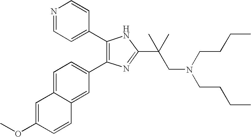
COC1=CC2=CC=C(C3=C(C4=CC=NC=C4)NC(C(CN(CCCC)CCCC)(C)C)=N3)C=C2C=C1
